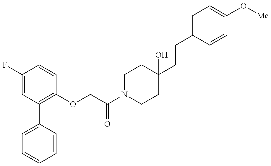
C1=C(C2=C(OCC(N3CCC(CCC4=CC=C(O[Me])C=C4)(O)CC3)=O)C=CC(F)=C2)C=CC=C1
